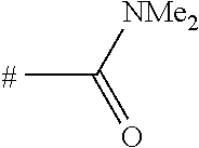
CC([NMe2])=O
